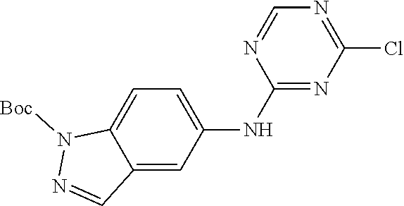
C12=CC=C(NC3=NC(Cl)=NC=N3)C=C1C=NN2[Boc]
